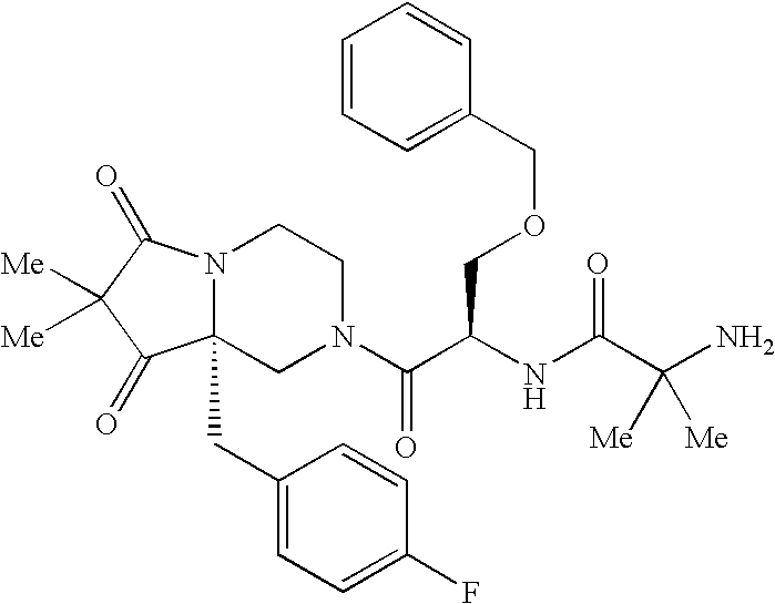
N12C(CC3=CC=C(F)C=C3)(CN(C(C(COCC3=CC=CC=C3)NC(=O)C(N)([Me])[Me])=O)CC1)C(=O)C([Me])([Me])C2=O
